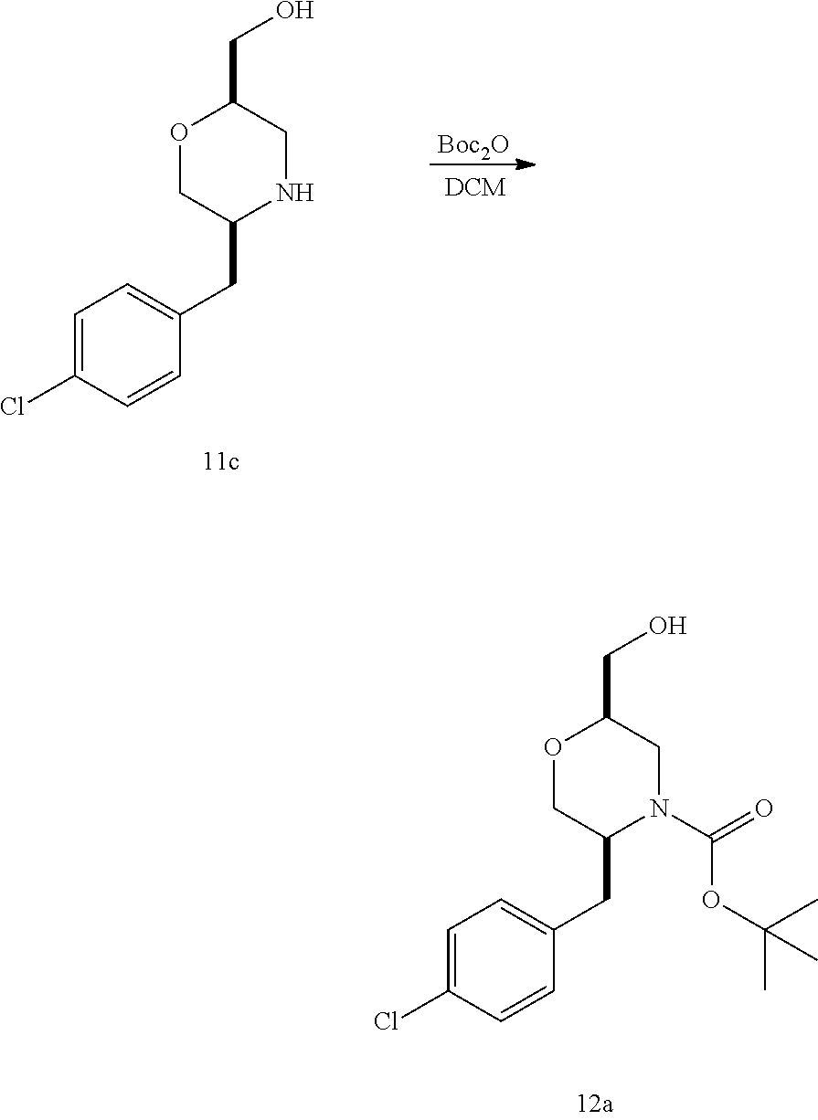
O1CC(CC2=CC=C(Cl)C=C2)N(C(=O)OC(C)(C)C)CC1CO.O1CC(CC2=CC=C(Cl)C=C2)NCC1CO.[Boc2O]
